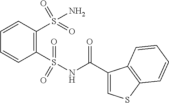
C1=CC(S(=O)(N)=O)=C(S(NC(C2=CSC3=C2C=CC=C3)=O)(=O)=O)C=C1
